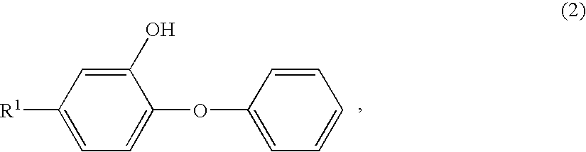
C1=C([R1])C=C(O)C(OC2=CC=CC=C2)=C1
